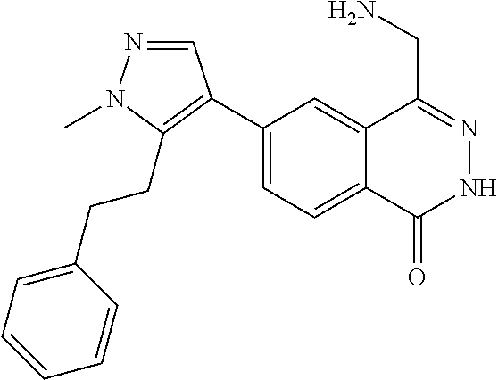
C1(C2=C(CCC3=CC=CC=C3)N(C)N=C2)=CC=C2C(=C1)C(CN)=NNC2=O
